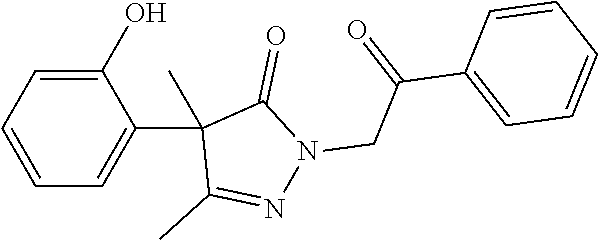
C1(O)=CC=CC=C1C1(C)C(C)=NN(CC(=O)C2=CC=CC=C2)C1=O
